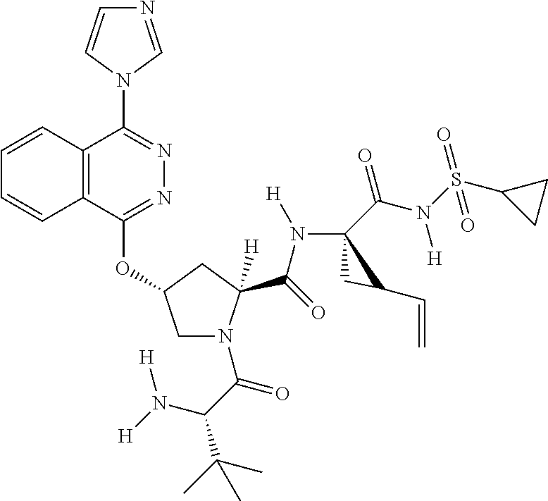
C12=C(C(OC3CN(C(C(C(C)(C)C)N([H])[H])=O)C(C(=O)N([H])C4(C(N(S(C5CC5)(=O)=O)[H])=O)CC4C=C)([H])C3)=NN=C1N1C=NC=C1)C=CC=C2
